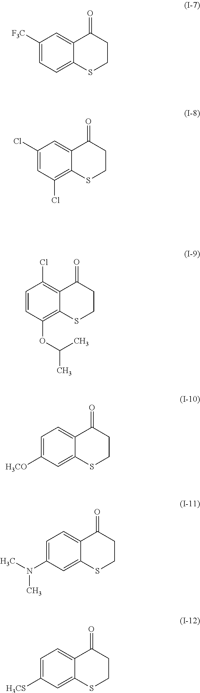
C1([F3C])=CC=C2C(=C1)C(=O)CCS2.C1(Cl)=CC(Cl)=C2C(=C1)C(=O)CCS2.C1=CC(OC(C)C)=C2C(=C1Cl)C(=O)CCS2.C1=C([H3CO])C=C2C(=C1)C(=O)CCS2.C1=C(N(C)C)C=C2C(=C1)C(=O)CCS2.C1=C([H3CS])C=C2C(=C1)C(=O)CCS2
